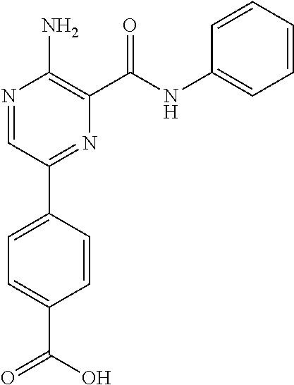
N1=CC(C2=CC=C(C(=O)O)C=C2)=NC(C(NC2=CC=CC=C2)=O)=C1N
